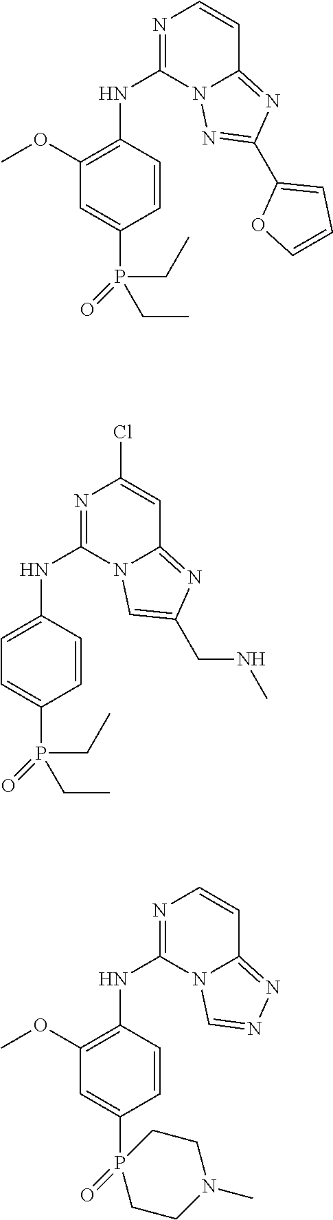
N1=C(NC2=C(OC)C=C(P(=O)(CC)CC)C=C2)N2C(=NC(C3=CC=CO3)=N2)C=C1.N1=C(NC2=CC=C(P(=O)(CC)CC)C=C2)N2C(=NC(CNC)=C2)C=C1Cl.N1=C(NC2=C(OC)C=C(P3(=O)CCN(C)CC3)C=C2)N2C(=NN=C2)C=C1
